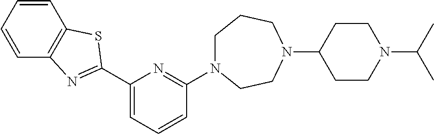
C1(C2=NC3=C(C=CC=C3)S2)=CC=CC(N2CCCN(C3CCN(C(C)C)CC3)CC2)=N1
